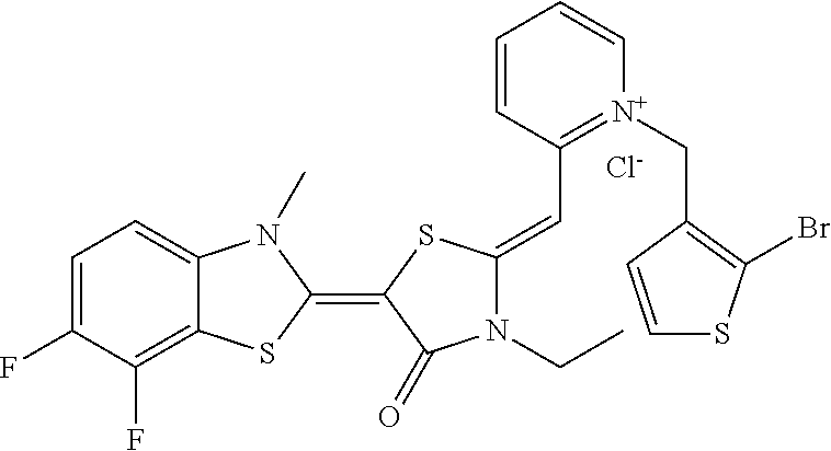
[Cl-].C1=C(F)C(F)=C2C(=C1)N(C)C(=C1SC(=CC3=[N+](CC4=C(Br)SC=C4)C=CC=C3)N(CC)C1=O)S2
